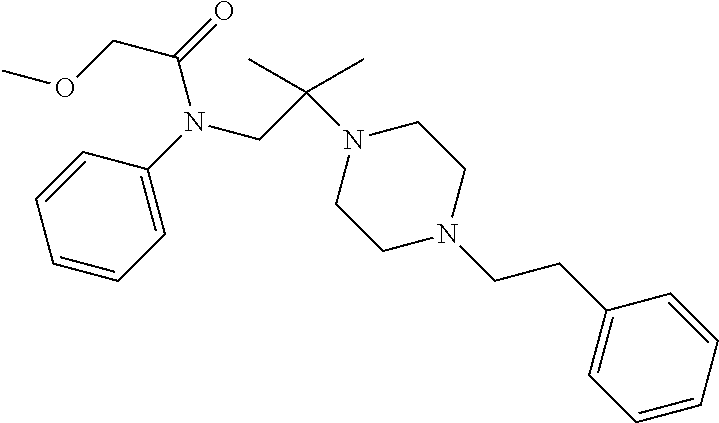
C1=CC=CC=C1N(CC(N1CCN(CCC2=CC=CC=C2)CC1)(C)C)C(=O)COC
